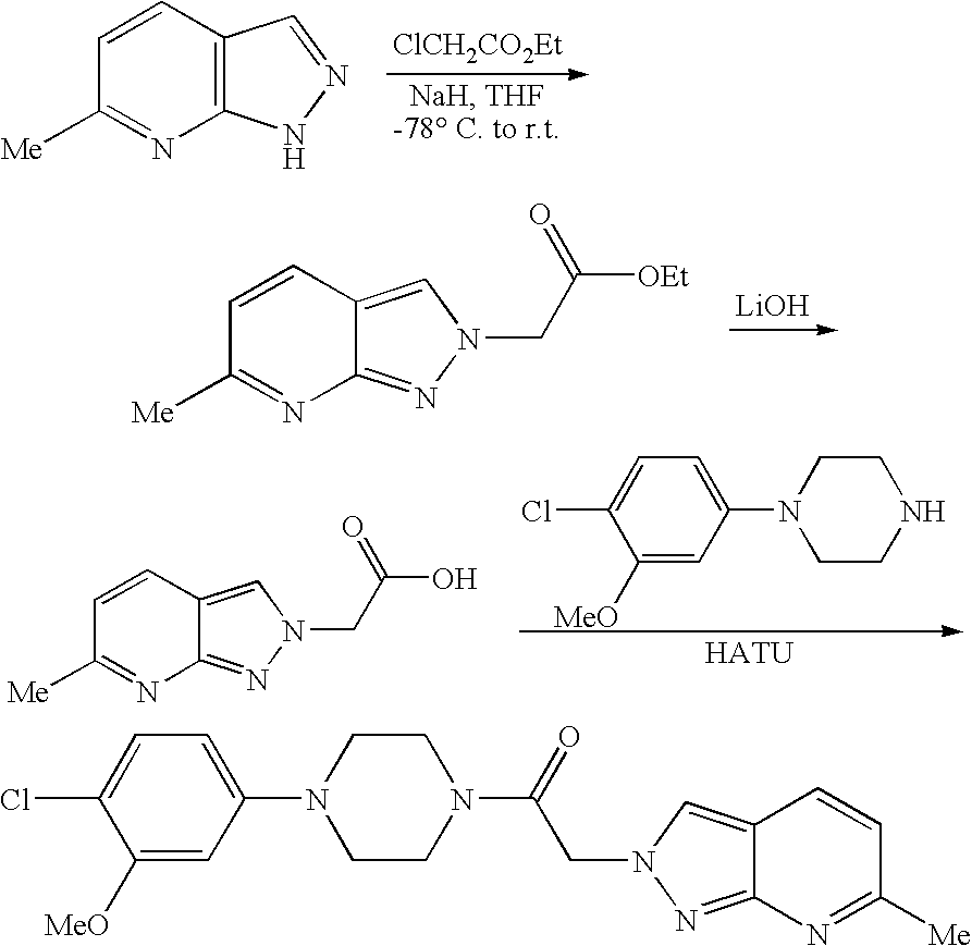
C12=C(C=CC([Me])=N1)C=NN2.[ClCH2CO2Et].C12=NN(CC([OEt])=O)C=C1C=CC([Me])=N2.[LiOH].C1([MeO])=CC(N2CCNCC2)=CC=C1Cl.C12=NN(CC(O)=O)C=C1C=CC([Me])=N2.C1([MeO])=CC(N2CCN(C(=O)CN3C=C4C=CC([Me])=NC4=N3)CC2)=CC=C1Cl
